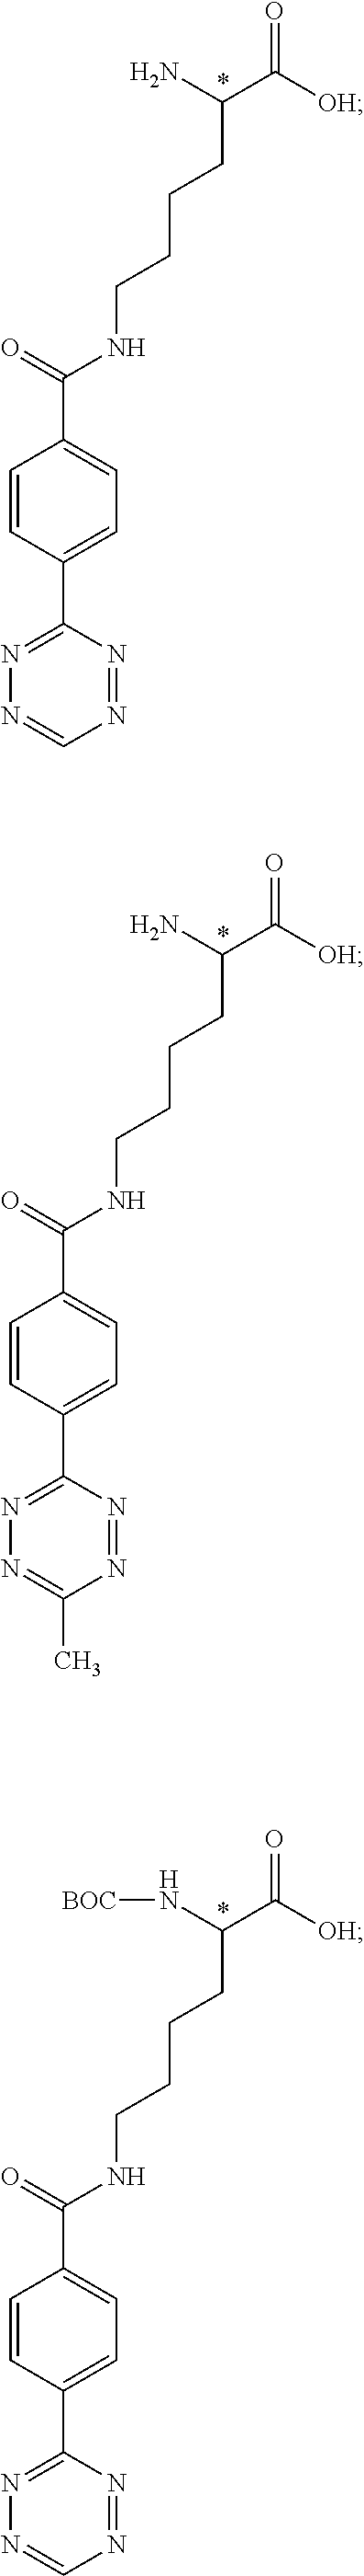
O=C([OH])C(N)CCCCNC(=O)C1=CC=C(C2=NN=CN=N2)C=C1.O=C([OH])C(N)CCCCNC(=O)C1=CC=C(C2=NN=C(C)N=N2)C=C1.O=C([OH])C(N[BOC])CCCCNC(=O)C1=CC=C(C2=NN=CN=N2)C=C1
